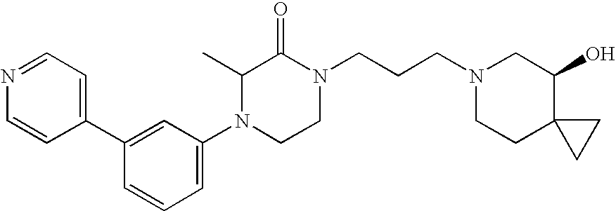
C1(O)C2(CCN(CCCN3CCN(C4=CC=CC(C5=CC=NC=C5)=C4)C(C)C3=O)C1)CC2
